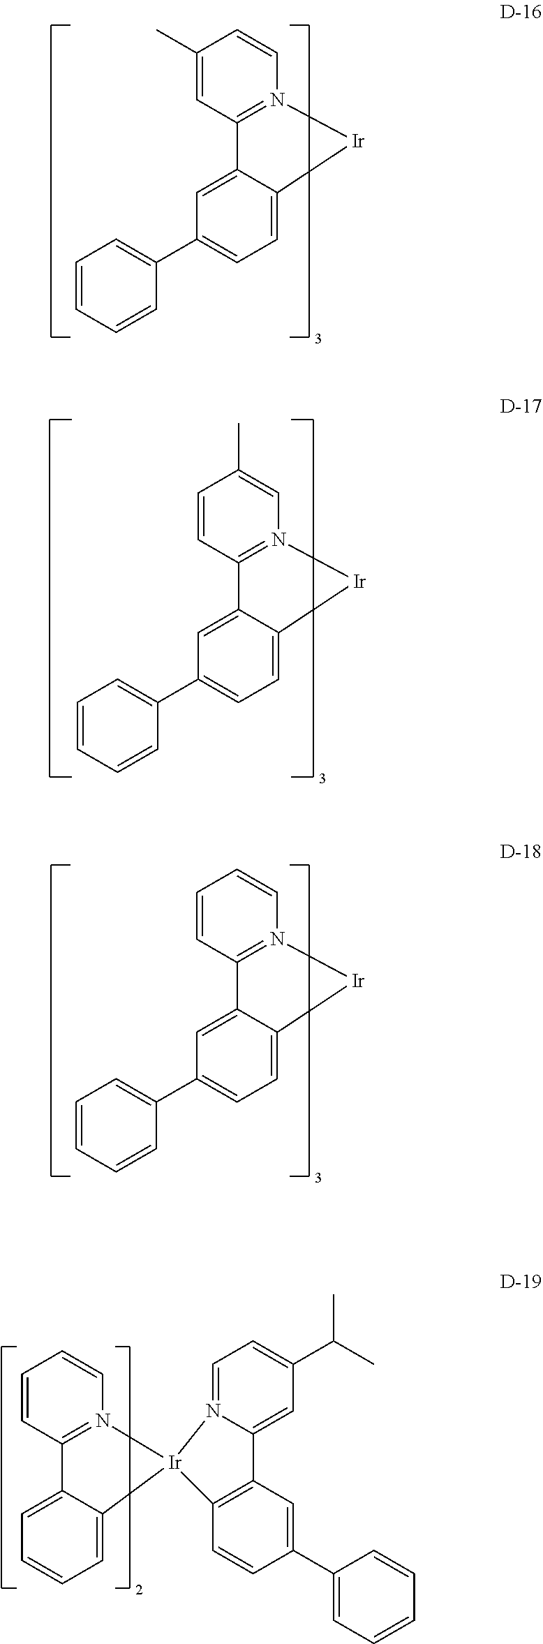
C1=CC=CC(C2=CC=C3C(=C2)C2=N(C=CC(C)=C2)[Ir]3)=C1.C1=CC=CC(C2=CC=C3C(=C2)C2=N(C=CC=C2)[Ir]3)=C1.C1=CC=C2C(=C1)C1=N(C=CC=C1)[Ir]21N2=CC=C(C(C)C)C=C2C2=C1C=CC(C1=CC=CC=C1)=C2.C1=CC=CC(C2=CC=C3C(=C2)C2=N(C=C(C)C=C2)[Ir]3)=C1
